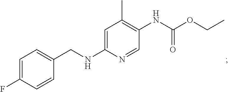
C1=C(F)C=CC(CNC2=CC(C)=C(NC(OCC)=O)C=N2)=C1
